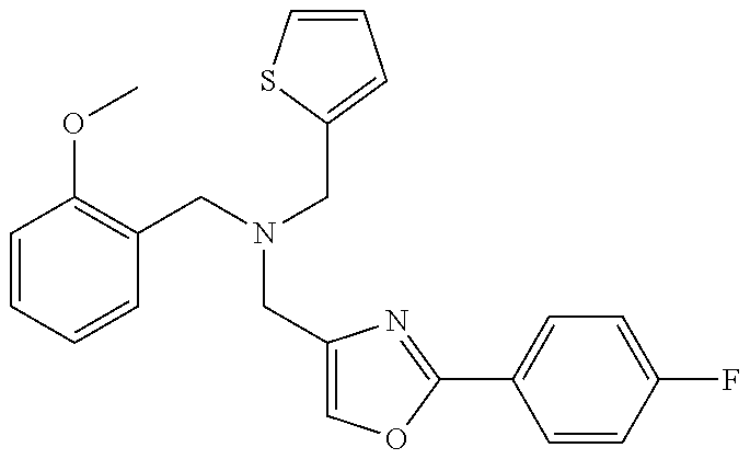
C1=CC=CC(CN(CC2=CC=CS2)CC2=COC(C3=CC=C(F)C=C3)=N2)=C1OC
